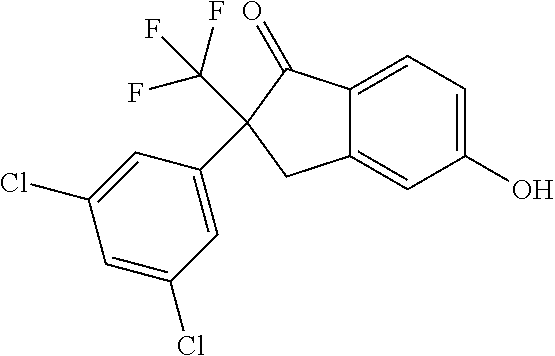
C(C1(C2=CC(Cl)=CC(Cl)=C2)CC2=CC(O)=CC=C2C1=O)(F)(F)F
